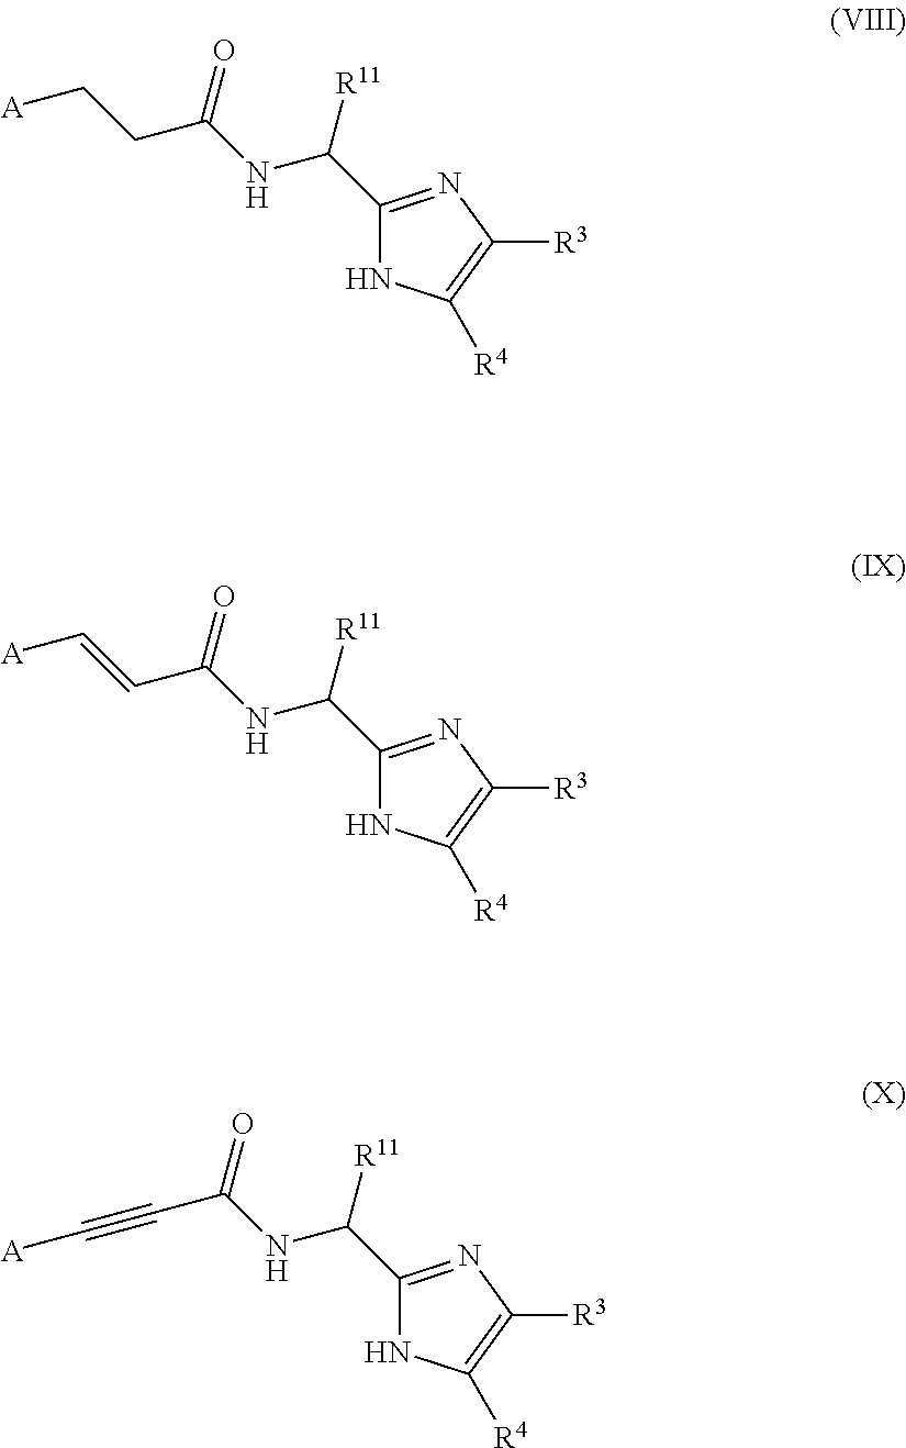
C1(C(NC(CC[A])=O)[R11])=NC([R3])=C([R4])N1.C1(C(NC(C=C[A])=O)[R11])=NC([R3])=C([R4])N1.C1(C(NC(C#C[A])=O)[R11])=NC([R3])=C([R4])N1
